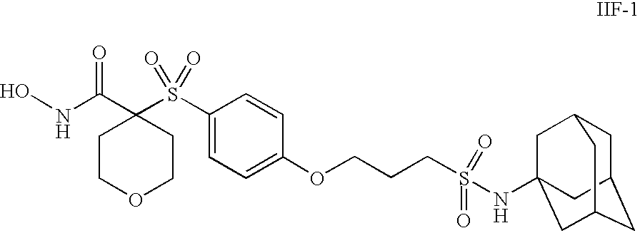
ONC(C1(S(=O)(=O)C2=CC=C(OCCCS(=O)(=O)NC34CC5CC(CC(C3)C5)C4)C=C2)CCOCC1)=O
